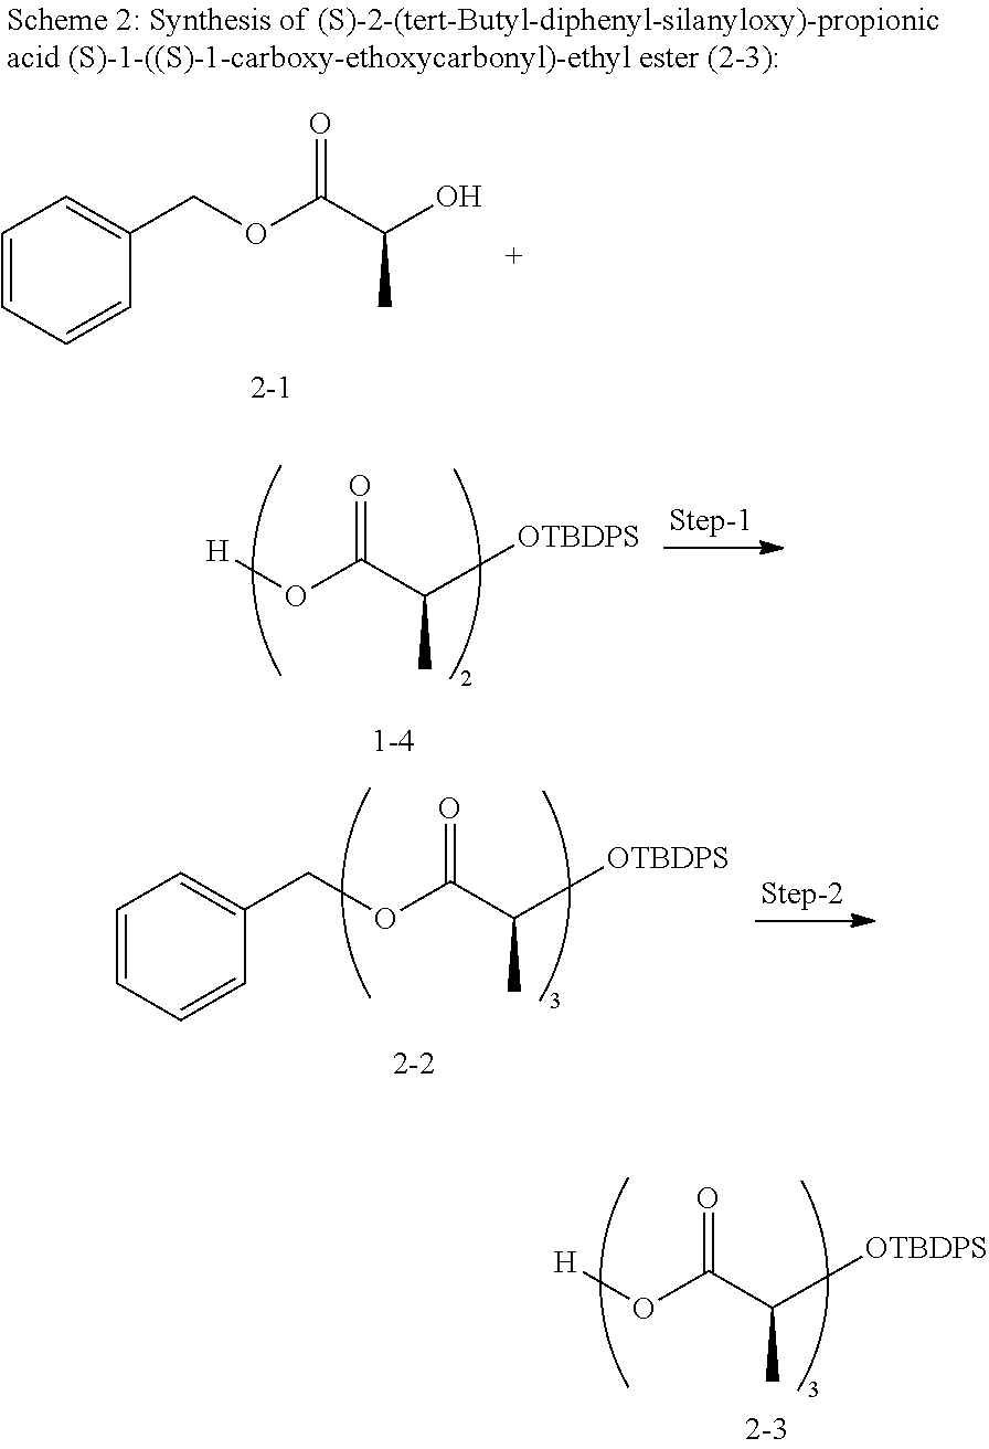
C1=CC=CC(COC(C([OTBDPS])C)=O)=C1.[H]OC(C([OTBDPS])C)=O.[H]OC(C([OTBDPS])C)=O.C1=CC=CC(COC(C(O)C)=O)=C1
